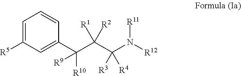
C1=C([R5])C=C(C(C(C(N([R12])[R11])([R3])[R4])([R1])[R2])([R10])[R9])C=C1
